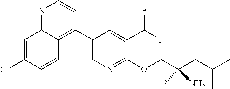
N1=C2C(=C(C3=CN=C(OCC(CC(C)C)(C)N)C(C(F)F)=C3)C=C1)C=CC(Cl)=C2
